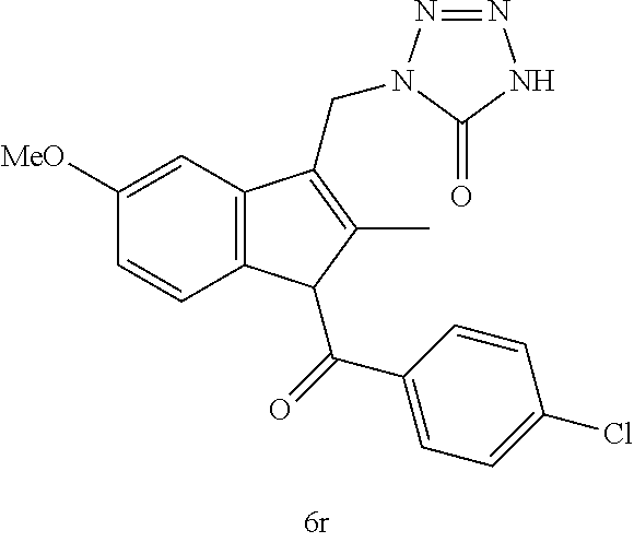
C12=C(C=C([MeO])C=C1)C(CN1N=NNC1=O)=C(C)C2C(=O)C1=CC=C(Cl)C=C1
